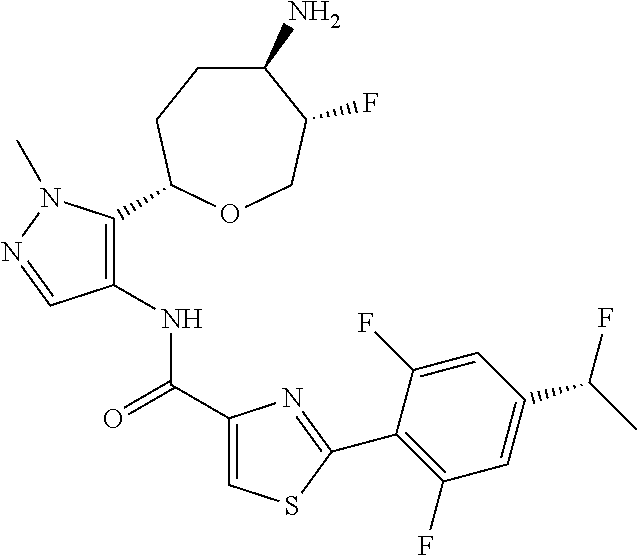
C1(N)CCC(C2=C(NC(C3=CSC(C4=C(F)C=C(C(C)F)C=C4F)=N3)=O)C=NN2C)OCC1F
